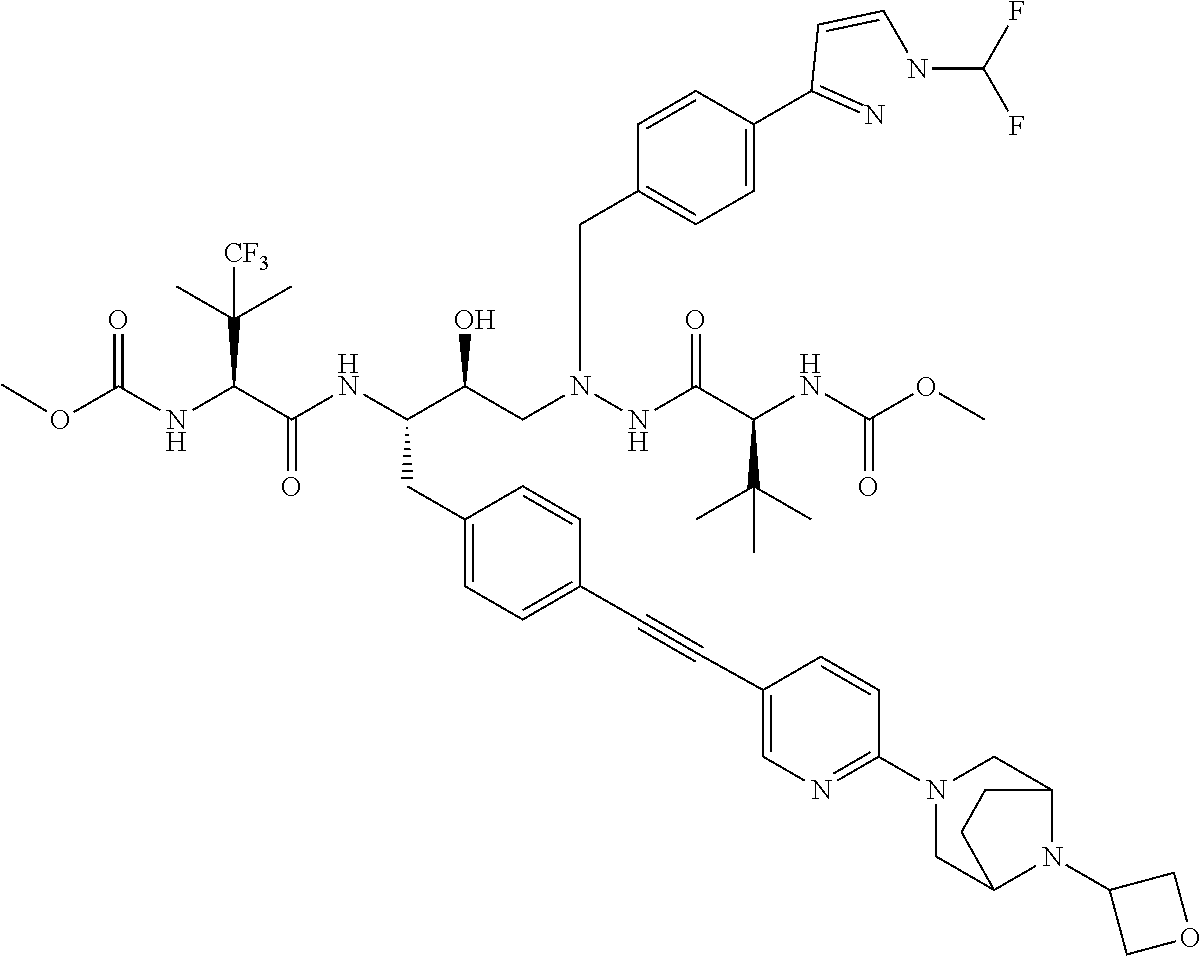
COC(NC(C(NC(C(CN(NC(C(NC(OC)=O)C(C)(C)C)=O)CC1=CC=C(C(=N)C=CNC(F)F)C=C1)O)CC1=CC=C(C#CC2=CN=C(N3CC4N(C5COC5)C(C3)CC4)C=C2)C=C1)=O)C(C)(C)[CF3])=O
